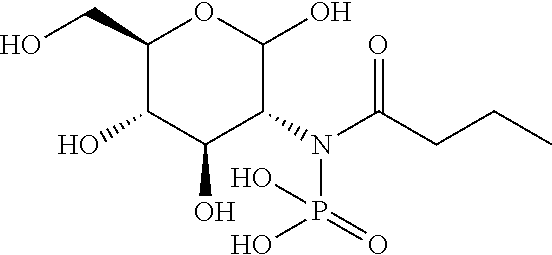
C1(CO)C(O)C(O)C(N(C(CCC)=O)P(=O)(O)O)C(O)O1
